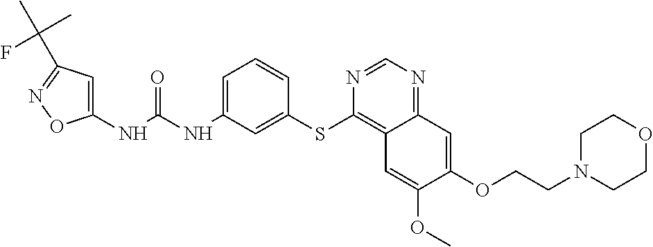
C1(NC(NC2=CC=CC(SC3=C4C(=NC=N3)C=C(OCCN3CCOCC3)C(OC)=C4)=C2)=O)=CC(C(C)(C)F)=NO1
